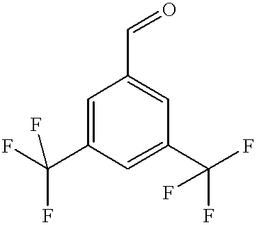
C1=C(C(F)(F)F)C=C(C(F)(F)F)C=C1C=O
